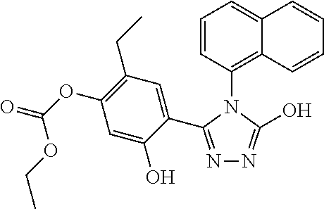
N1=C(C2=CC(CC)=C(OC(OCC)=O)C=C2O)N(C2=C3C(=CC=C2)C=CC=C3)C(O)=N1
